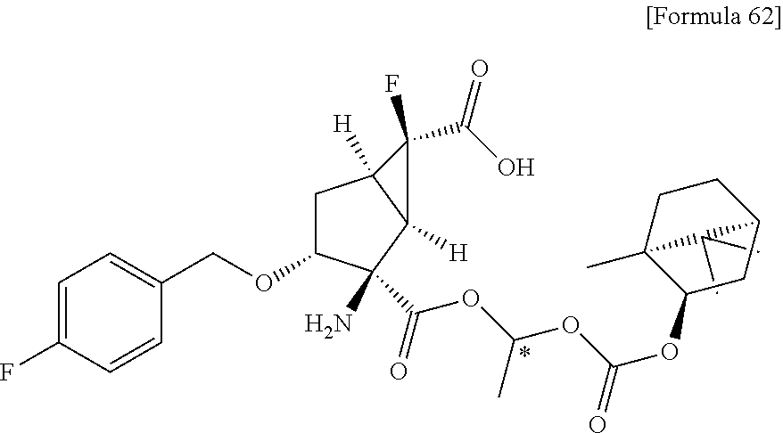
C1C(OCC2=CC=C(F)C=C2)C(C(OC(OC(OC2C3(C)CCC(C3(C)C)C2)=O)C)=O)(N)C2([H])C1([H])C(F)(C(O)=O)C2
